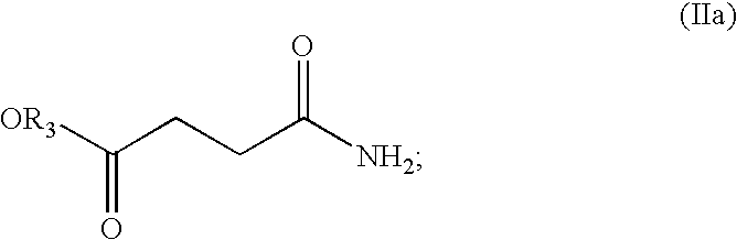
[OR3]C(CCC([NH2])=O)=O
